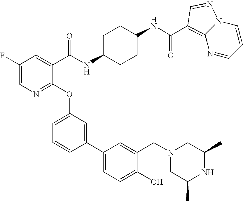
C1(F)=CN=C(OC2=CC=CC(C3=CC=C(O)C(CN4CC(C)NC(C)C4)=C3)=C2)C(C(=O)NC2CCC(NC(=O)C3=C4N=CC=CN4N=C3)CC2)=C1
